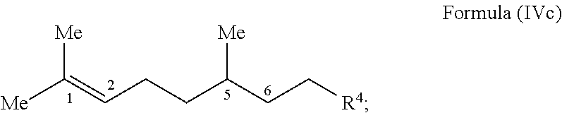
C(=CCCC(CC[R4])[Me])([Me])[Me]
